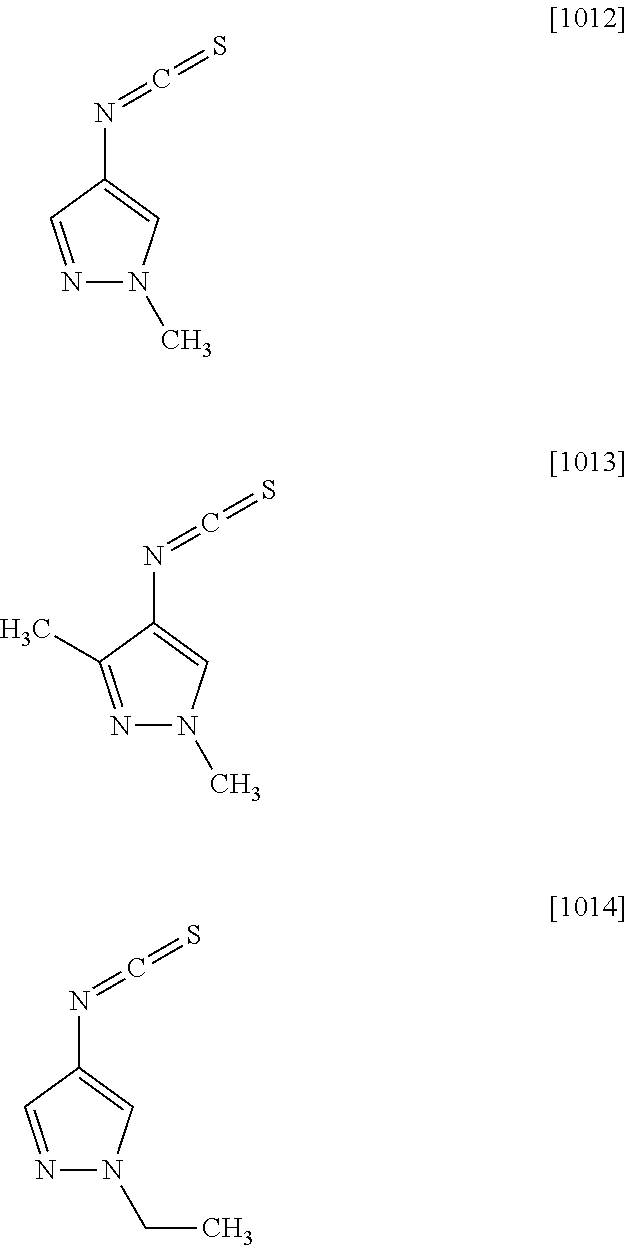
N1=CC(N=C=S)=CN1C.N1=C(C)C(N=C=S)=CN1C.N1=CC(N=C=S)=CN1CC
